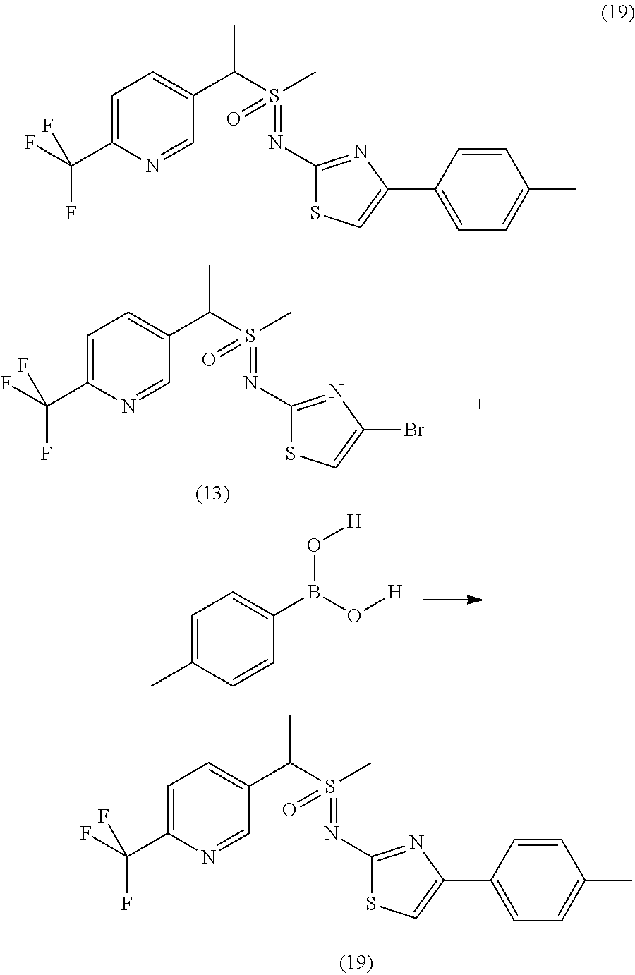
FC(F)(F)C1=CC=C(C(S(C)(=NC2=NC(Br)=CS2)=O)C)C=N1.C1=C(C)C=CC(B(O[H])O[H])=C1.FC(F)(F)C1=CC=C(C(S(C)(=NC2=NC(C3=CC=C(C)C=C3)=CS2)=O)C)C=N1.FC(F)(F)C1=CC=C(C(S(C)(=NC2=NC(C3=CC=C(C)C=C3)=CS2)=O)C)C=N1
